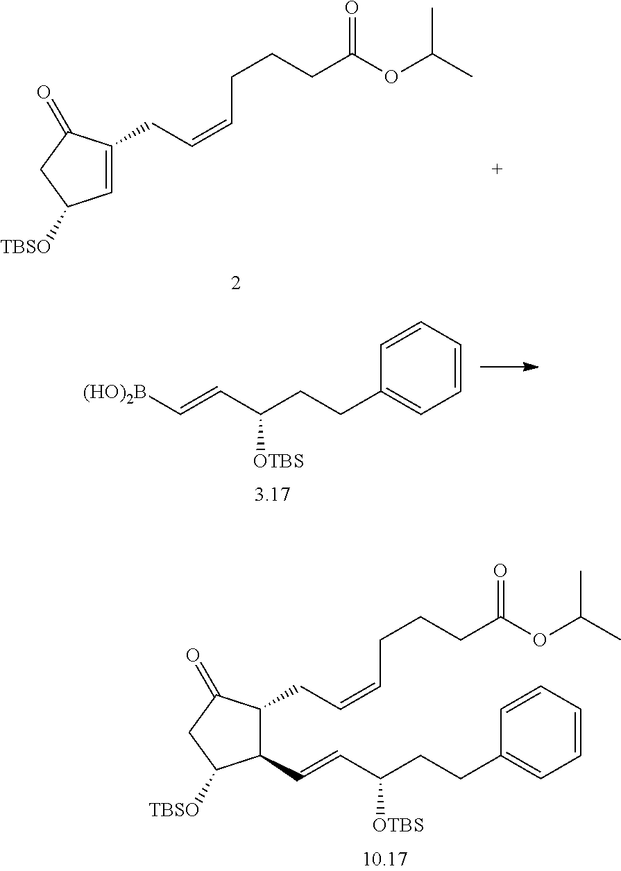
C1=C(CC=CCCCC(OC(C)C)=O)C(=O)CC1[TBSO].C1(C=CC(CCC2=CC=CC=C2)[OTBS])C(CC=CCCCC(OC(C)C)=O)C(=O)CC1[TBSO].C1=CC=CC=C1CCC(C=C[(HO)2B])[OTBS]
